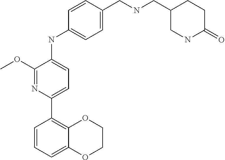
C1(C2=CC=C(NC3=CC=C(CNCC4CNC(=O)CC4)C=C3)C(OC)=N2)=C2OCCOC2=CC=C1
